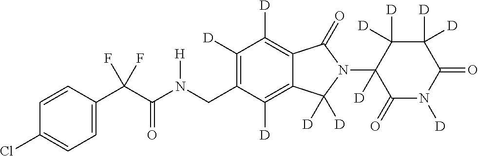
C1=CC(C(C(N(CC2=C([D])C([D])=C3C(=C2[D])C([D])([D])N(C2([D])C(=O)N([D])C(=O)C([D])([D])C2([D])[D])C3=O)[H])=O)(F)F)=CC=C1Cl
